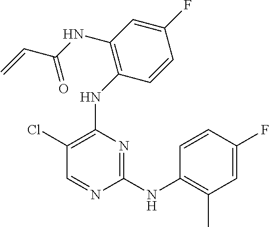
N(C1=C(Cl)C=NC(NC2=C(C)C=C(F)C=C2)=N1)C1=C(NC(C=C)=O)C=C(F)C=C1
